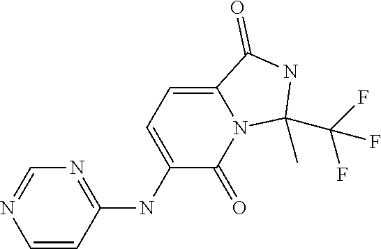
N1=C(NC2=CC=C3N(C2=O)C(C)(C(F)(F)F)NC3=O)C=CN=C1
